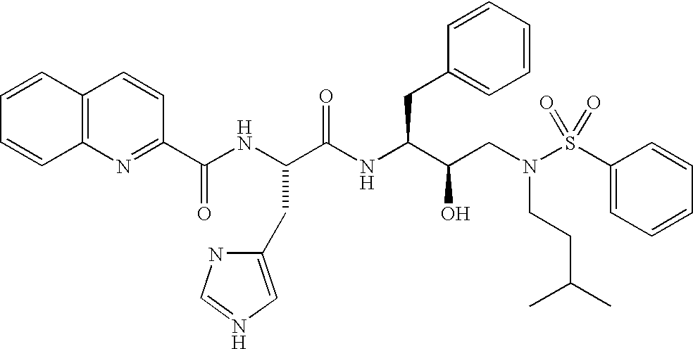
N(C(C(NC(C(CN(S(C1=CC=CC=C1)(=O)=O)CCC(C)C)O)CC1=CC=CC=C1)=O)CC1=CN=CN1)C(C1=NC2=C(C=CC=C2)C=C1)=O
